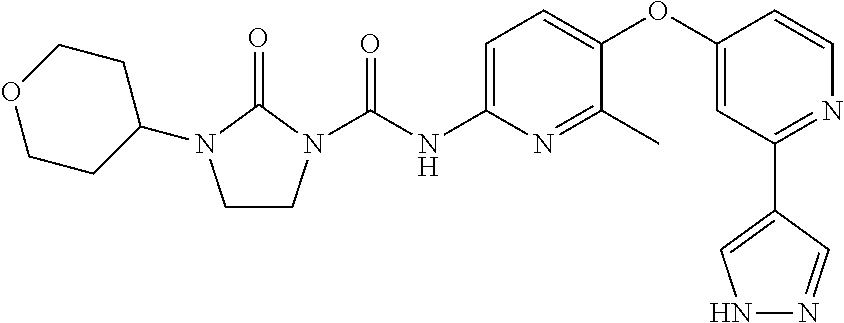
C1CN(C(NC2=CC=C(OC3=CC(C4=CNN=C4)=NC=C3)C(C)=N2)=O)C(=O)N1C1CCOCC1
